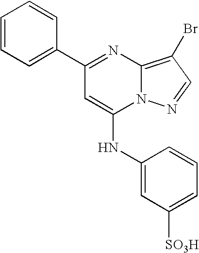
C1=C(C2=NC3=C(Br)C=NN3C(NC3=CC([SO3H])=CC=C3)=C2)C=CC=C1
